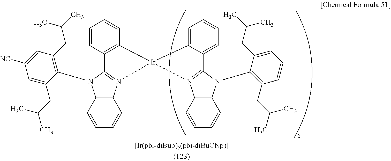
C1=CC2=C(C=C1)N1=C(N2C2=C(CC(C)C)C=C([NC])C=C2CC(C)C)C2=C(C=CC=C2)[Ir]12N1=C(N(C3=C(CC(C)C)C=CC=C3CC(C)C)C3=C1C=CC=C3)C1=CC=CC=C12
